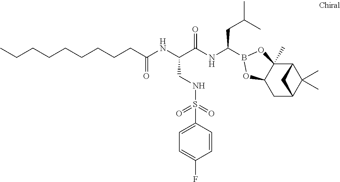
C(C(NC(C(NC(CC(C)C)B1OC2(C)C3C(C)(C)C(CC2O1)C3)=O)CNS(=O)(=O)C1=CC=C(F)C=C1)=O)CCCCCCCC
